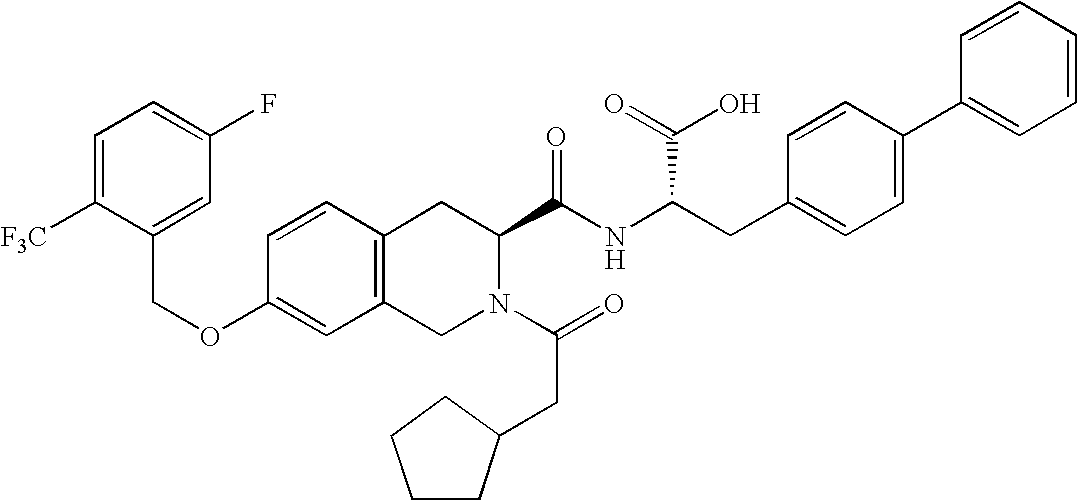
C12=C(CN(C(=O)CC3CCCC3)C(C(NC(CC3=CC=C(C4=CC=CC=C4)C=C3)C(=O)O)=O)C1)C=C(OCC1=CC(F)=CC=C1[F3C])C=C2
